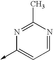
N1=C(C)N=CC=C1->C
